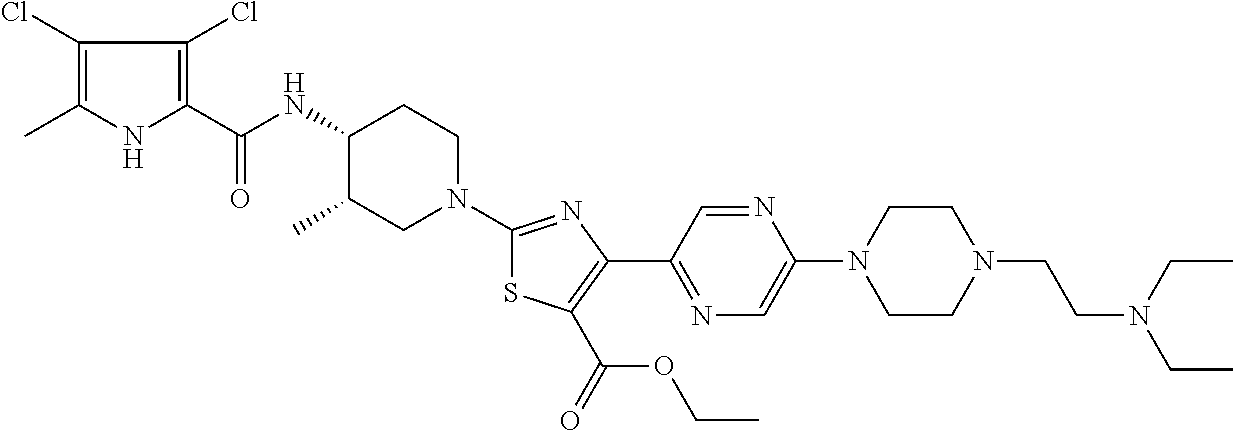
C1(Cl)=C(C)NC(C(NC2C(C)CN(C3=NC(C4=NC=C(N5CCN(CCN(CC)CC)CC5)N=C4)=C(C(=O)OCC)S3)CC2)=O)=C1Cl
